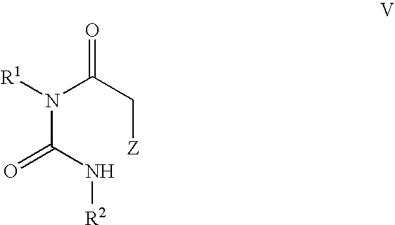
N(C(N[R2])=O)(C(C[Z])=O)[R1]
